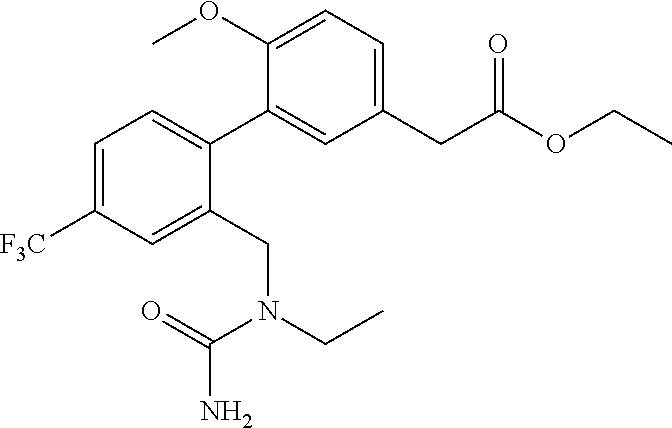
C1=C([F3C])C=C(CN(CC)C(=O)N)C(C2=CC(CC(OCC)=O)=CC=C2OC)=C1
